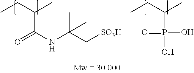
C(C(NC(C[SO3H])(C)C)=O)(CC)C.C(P(O)(O)=O)(CC)C
